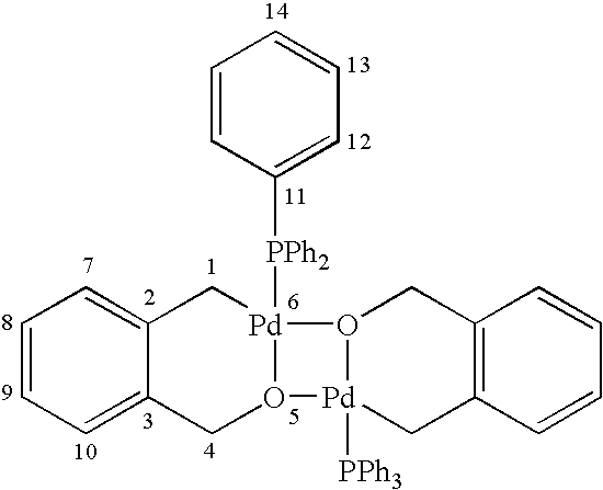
C1=CC([PPh2][Pd]23CC4=CC=CC=C4CO2[Pd]2([PPh3])O3CC3=C(C2)C=CC=C3)=CC=C1
